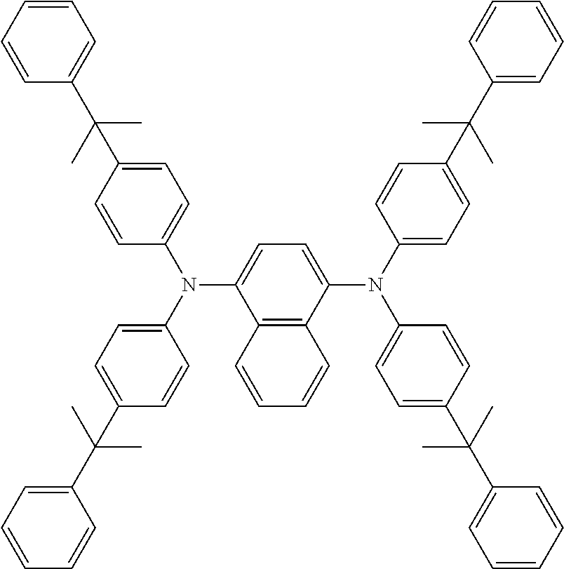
C12=C(C(N(C3=CC=C(C(C)(C)C4=CC=CC=C4)C=C3)C3=CC=C(C(C)(C)C4=CC=CC=C4)C=C3)=CC=C1N(C1=CC=C(C(C)(C)C3=CC=CC=C3)C=C1)C1=CC=C(C(C)(C)C3=CC=CC=C3)C=C1)C=CC=C2
